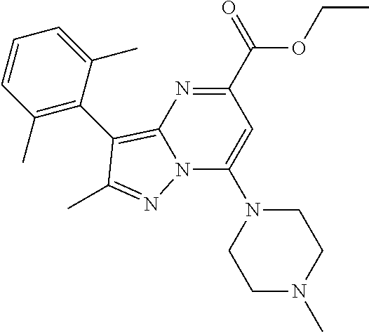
C1(C(OCC)=O)=NC2=C(C3=C(C)C=CC=C3C)C(C)=NN2C(N2CCN(C)CC2)=C1
